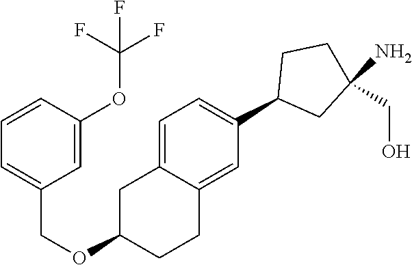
C1=C2C(=CC(C3CC(N)(CO)CC3)=C1)CCC(OCC1=CC=CC(OC(F)(F)F)=C1)C2
